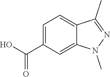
OC(C1=CC=C2C(=C1)N(C)N=C2C)=O
